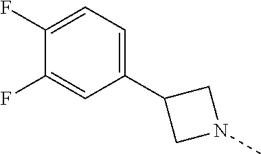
C1(C2CN(C)C2)=CC=C(F)C(F)=C1
